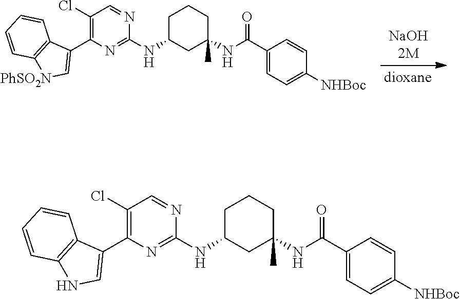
[NaOH2M].[dioxane].C1C(NC2=NC(C3=C[PhSO2N]C4=C3C=CC=C4)=C(Cl)C=N2)CC(C)(NC(C2=CC=C([NHBoc])C=C2)=O)CC1.C1C(NC2=NC(C3=CNC4=C3C=CC=C4)=C(Cl)C=N2)CC(C)(NC(C2=CC=C([NHBoc])C=C2)=O)CC1
